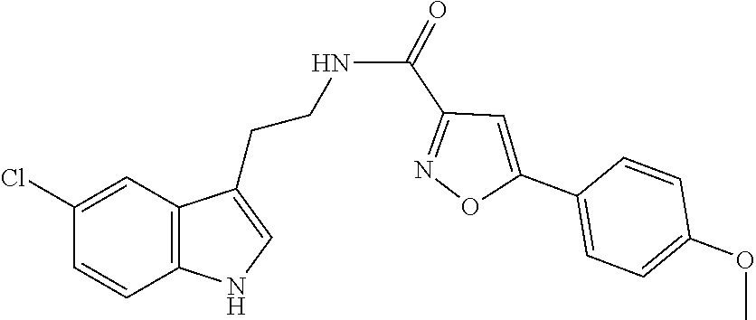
C12=C(C=C(Cl)C=C1)C(CCNC(C1=NOC(C3=CC=C(OC)C=C3)=C1)=O)=CN2
